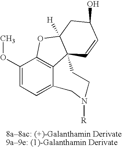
C1(OC)=CC=C2C3=C1OC1([H])C3(C=CC(O)C1)CCN([R])C2
